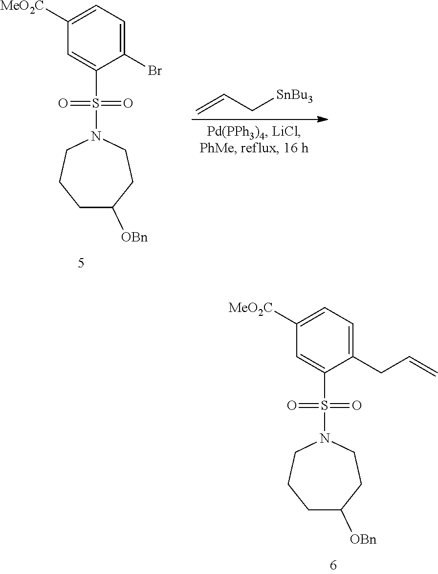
C=CC[SnBu3].C1([MeO2C])=CC=C(Br)C(S(N2CCCC([OBn])CC2)(=O)=O)=C1.C1([MeO2C])=CC=C(CC=C)C(S(N2CCCC([OBn])CC2)(=O)=O)=C1
